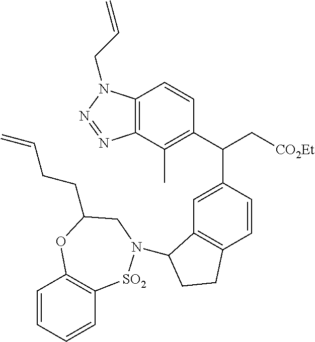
C12=C(C(C)=C(C(C[CO2Et])C3=CC4=C(C=C3)CCC4N3[SO2]C4=C(C=CC=C4)OC(CCC=C)C3)C=C1)N=NN2CC=C
